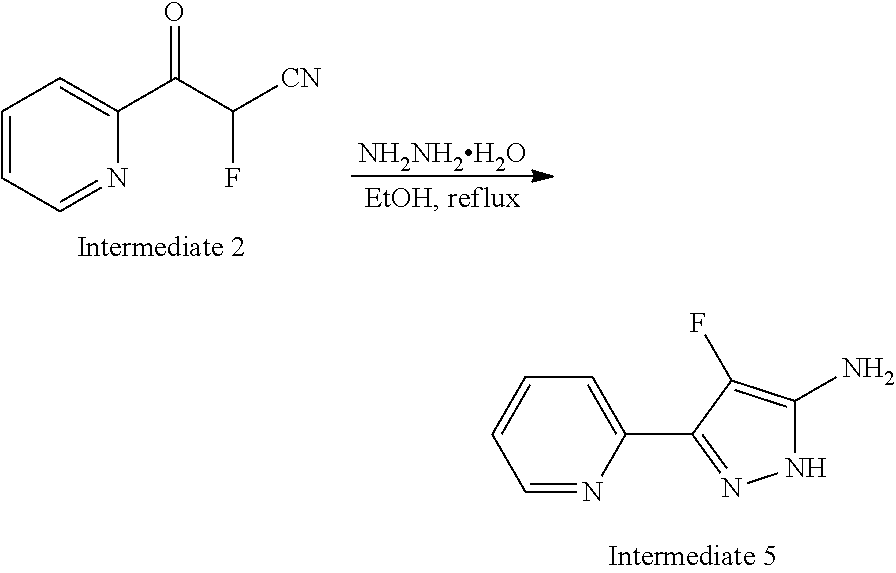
C1=NC(C2=NNC(N)=C2F)=CC=C1.[NH2NH2H2O].C1=CC=NC(C(C([CN])F)=O)=C1
